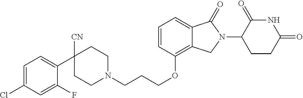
C1CN(CCCOC2=C3C(=CC=C2)C(=O)N(C2C(=O)NC(=O)CC2)C3)CCC1([CN])C1=CC=C(Cl)C=C1F
